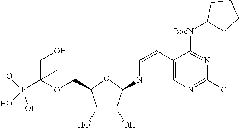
C1(O)C(O)C(N2C=CC3=C2N=C(Cl)N=C3[BocN]C2CCCC2)OC1COC(P(=O)(O)O)(CO)C
